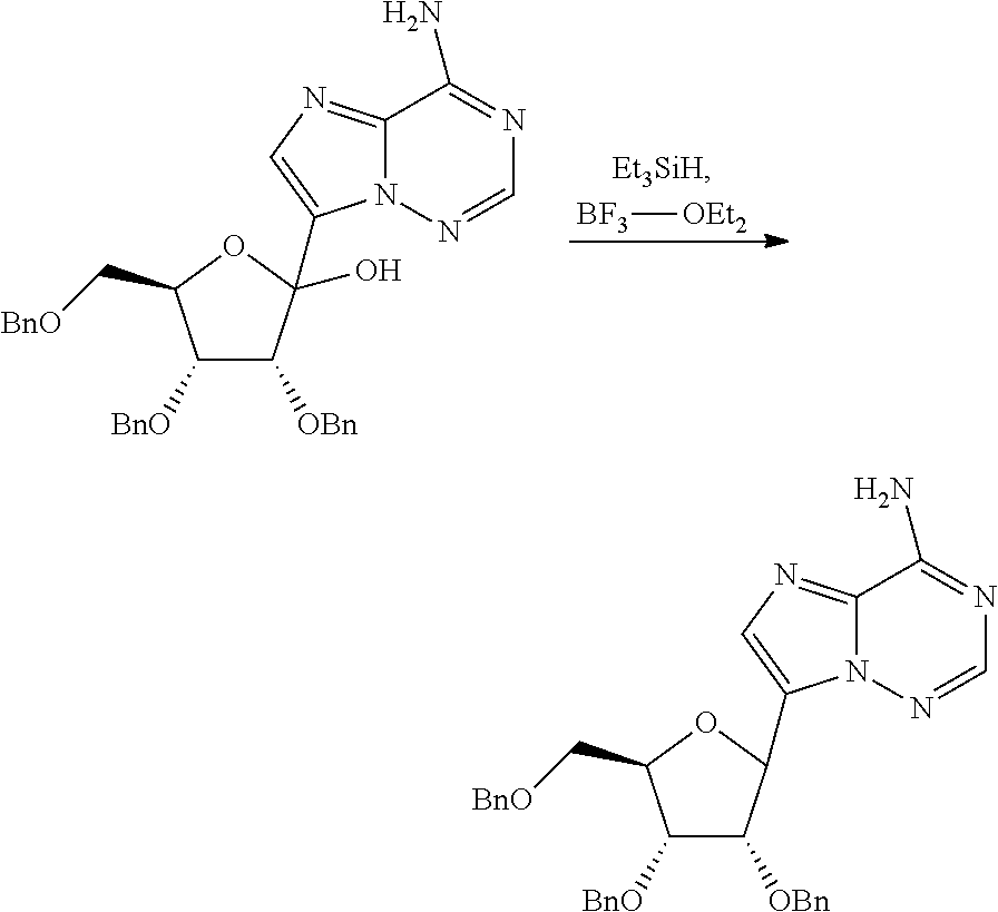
[BF3][OEt2].C1([BnO])C([OBn])C(O)(C2=CN=C3N2N=CN=C3N)OC1C[BnO].C1([BnO])C([OBn])C(C2=CN=C3N2N=CN=C3N)OC1C[BnO]
